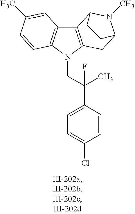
C12=C(N(CC(C3=CC=C(Cl)C=C3)(C)F)C3=C1C=C(C)C=C3)CC1N(C)C2CC1
